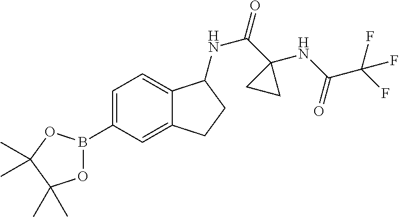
C1=C(B2OC(C)(C)C(C)(C)O2)C=C2C(=C1)C(NC(=O)C1(NC(C(F)(F)F)=O)CC1)CC2
